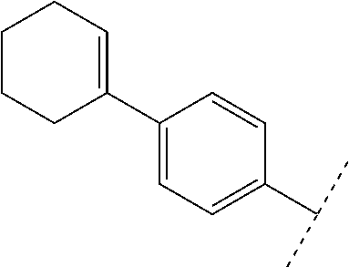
C1(C2=CC=C(C(C)C)C=C2)=CCCCC1
